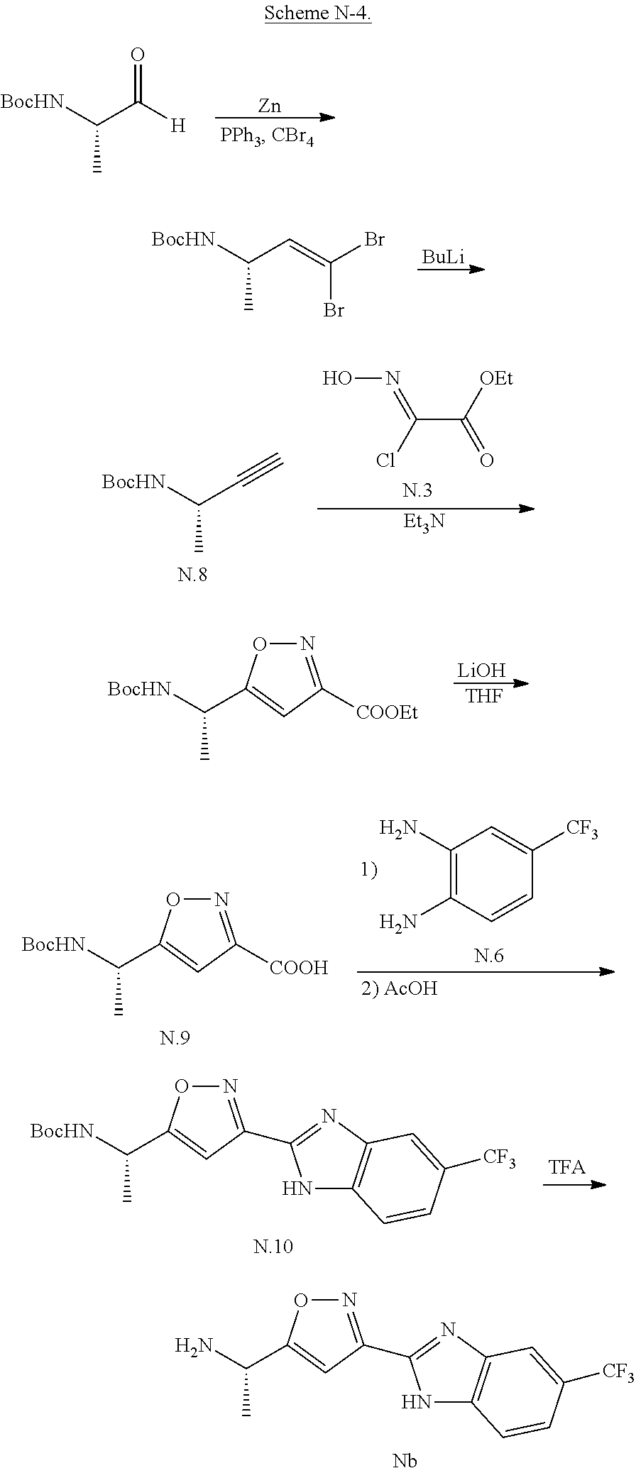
CC([BocHN])C([H])=O.[Zn].CC([BocHN])C=C(Br)Br.[BuLi].C(C([OEt])=O)(Cl)=NO.CC([BocHN])C#C.[Et3N].N1=C([COOEt])C=C(C([BocHN])C)O1.[LiOH].[THF].C1(N)=C(N)C=CC([CF3])=C1.N1=C([COOH])C=C(C([BocHN])C)O1.N1=C(C2=NC3=C(N2)C=CC([CF3])=C3)C=C(C([BocHN])C)O1.N1=C(C2=NC3=C(N2)C=CC([CF3])=C3)C=C(C(N)C)O1.[Nb]
